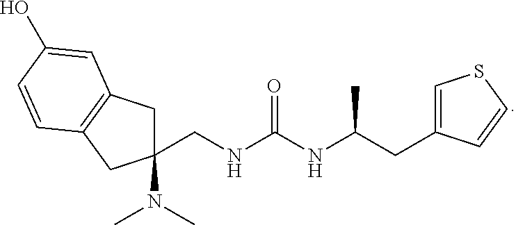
C(NC(NC(CC1=CSC=C1)C)=O)C1(N(C)C)CC2=C(C1)C=CC(O)=C2
